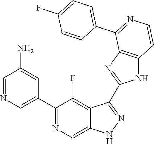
C1=NC=C(C2=NC=C3C(=C2F)C(C2=NC4=C(N2)C=CN=C4C2=CC=C(F)C=C2)=NN3)C=C1N
